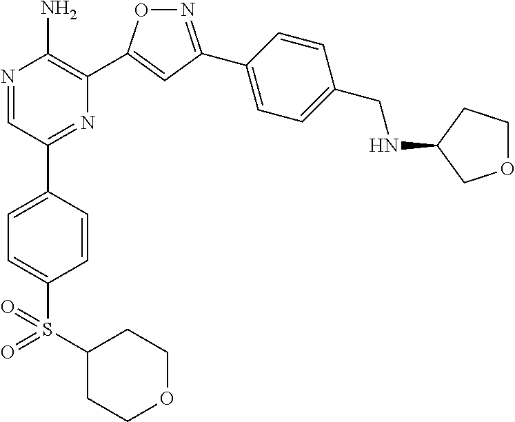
N1=C(C2=CC=C(CNC3COCC3)C=C2)C=C(C2=C(N)N=CC(C3=CC=C(S(=O)(=O)C4CCOCC4)C=C3)=N2)O1
